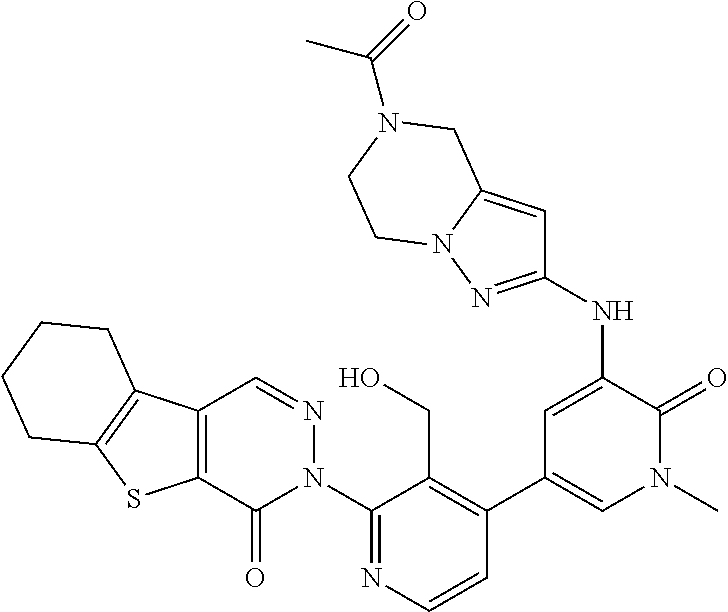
C1=CN=C(N2N=CC3=C(C2=O)SC2=C3CCCC2)C(CO)=C1C1=CN(C)C(=O)C(NC2=NN3C(=C2)CN(C(=O)C)CC3)=C1
